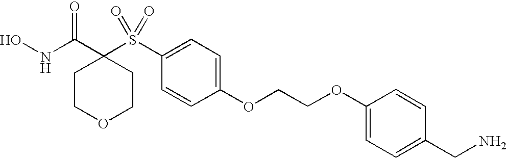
N(C(C1(S(C2=CC=C(OCCOC3=CC=C(CN)C=C3)C=C2)(=O)=O)CCOCC1)=O)O
